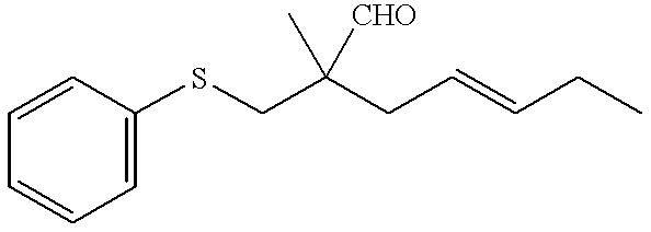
C1=CC=C(SCC(CC=CCC)([CHO])C)C=C1
